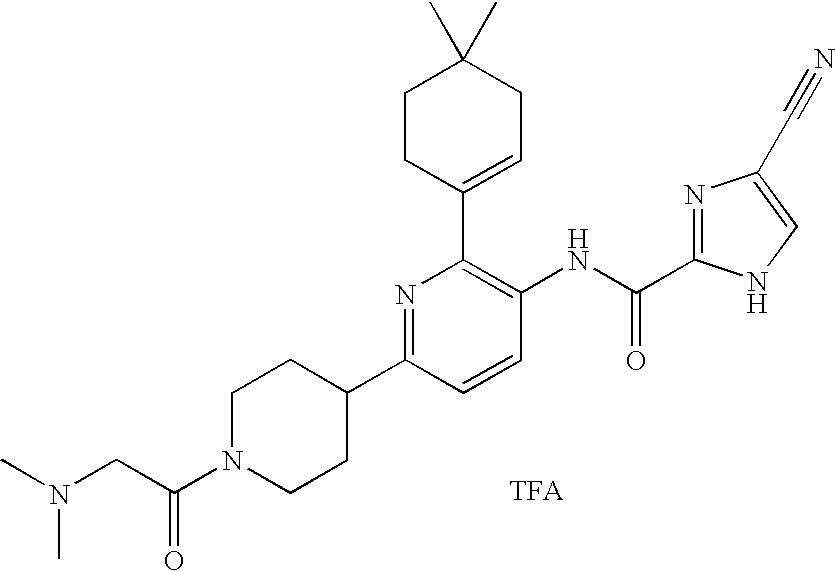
C1(C2=CCC(C)(C)CC2)=C(NC(=O)C2=NC(C#N)=CN2)C=CC(C2CCN(C(CN(C)C)=O)CC2)=N1
